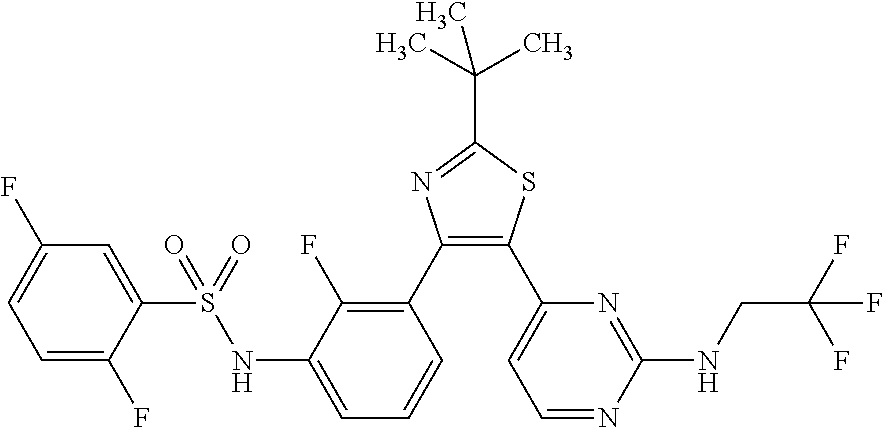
C1=C(F)C(S(=O)(=O)NC2=CC=CC(C3=C(C4=CC=NC(NCC(F)(F)F)=N4)SC(C(C)(C)C)=N3)=C2F)=CC(F)=C1
